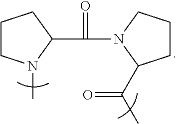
C1CN(C)C(C(=O)N2CCCC2C(C)=O)C1
